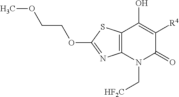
C12=C(N(C[HF2C])C(=O)C([R4])=C1O)N=C(OCCOC)S2
